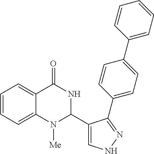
C1=CC=C2C(=C1)C(=O)NC(C1=CNN=C1C1=CC=C(C3=CC=CC=C3)C=C1)N2[Me]
